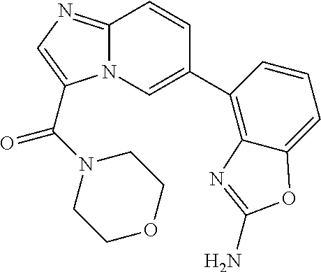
N12C(=NC=C1C(N1CCOCC1)=O)C=CC(C1=C3C(=CC=C1)OC(N)=N3)=C2
